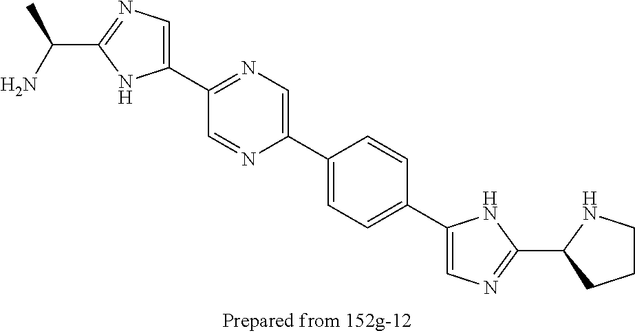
C(C1=NC=C(C2=NC=C(C3=CC=C(C4=CN=C(C5CCCN5)N4)C=C3)N=C2)N1)(N)C
